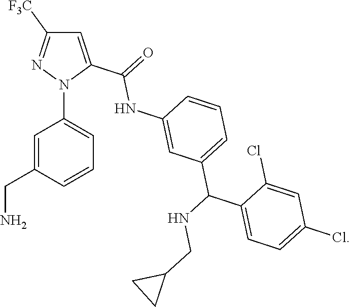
C1=C(C(=O)NC2=CC(C(NCC3CC3)C3=CC=C(Cl)C=C3Cl)=CC=C2)N(C2=CC=CC(CN)=C2)N=C1[F3C]
